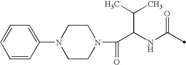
N1(C2=CC=CC=C2)CCN(C(C(NC(=O)C)C(C)C)=O)CC1
